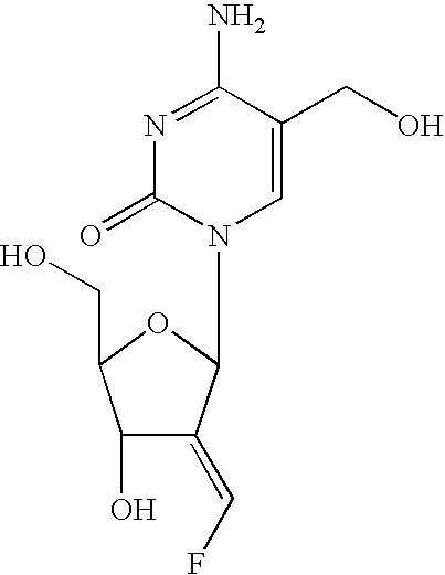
N1=C(N)C(CO)=CN(C2C(=CF)C(O)C(CO)O2)C1=O
